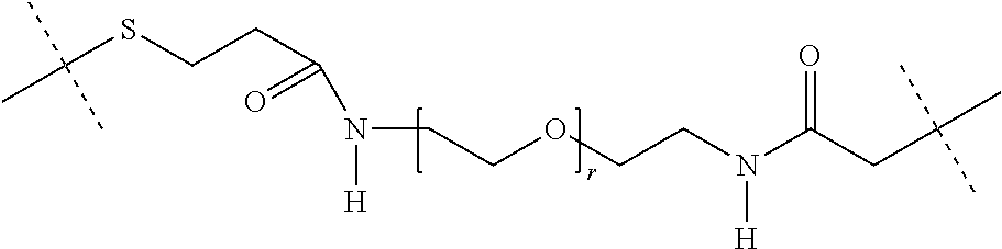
C(SCCC(N(CCOCCN(C(CC(C)(C)C)=O)[H])[H])=O)(C)(C)C
